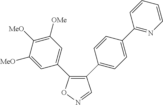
C1(C2=CC=C(C3=NC=CC=C3)C=C2)=C(C2=CC([OMe])=C([MeO])C([MeO])=C2)ON=C1
